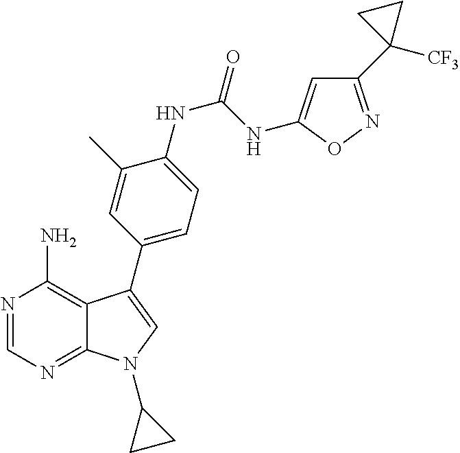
N1=CN=C2C(=C1N)C(C1=CC=C(NC(NC3=CC(C4([CF3])CC4)=NO3)=O)C(C)=C1)=CN2C1CC1
